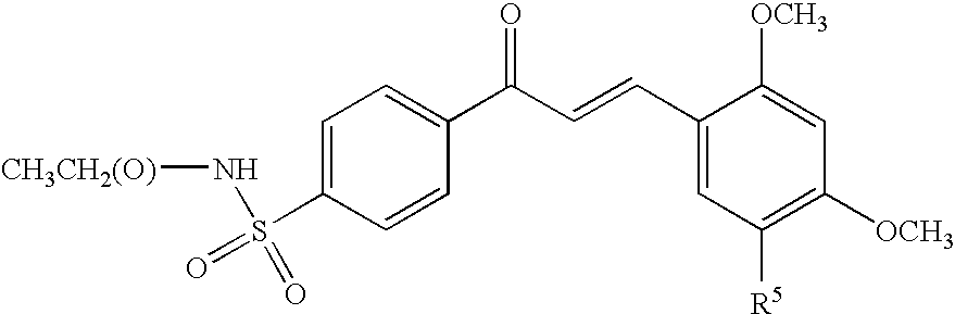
C1=C(S(=O)(N[CH3CH2(O)])=O)C=CC(C(C=CC2=CC([R5])=C([OCH3])C=C2[OCH3])=O)=C1
